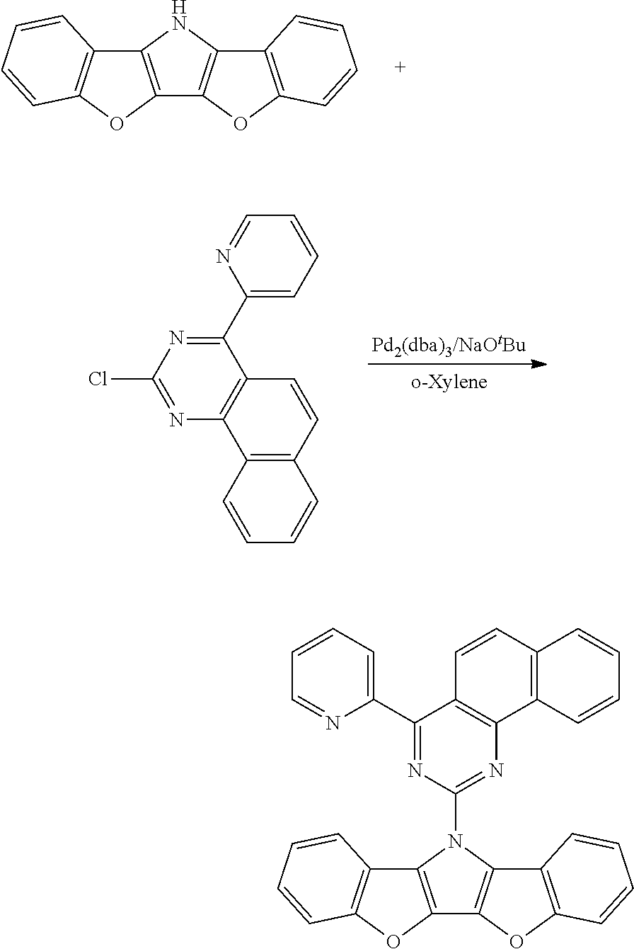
C12=C(C=CC=C1)OC1=C2NC2=C1OC1=C2C=CC=C1.N1=C(Cl)N=C(C2=CC=CC=N2)C2=C1C1=C(C=C2)C=CC=C1.C12=C(C=CC=C1)OC1=C2N(C2=NC3=C(C(C4=CC=CC=N4)=N2)C=CC2=C3C=CC=C2)C2=C1OC1=C2C=CC=C1
